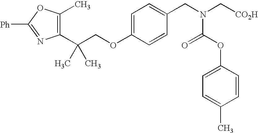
C1(C(COC2=CC=C(CN(C[CO2H])C(OC3=CC=C(C)C=C3)=O)C=C2)(C)C)=C(C)OC([Ph])=N1
